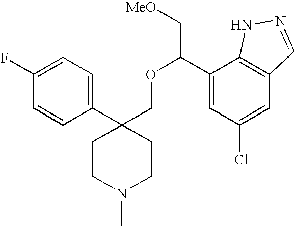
C(C1=CC(Cl)=CC2=C1NN=C2)(OCC1(C2=CC=C(F)C=C2)CCN(C)CC1)C[MeO]
